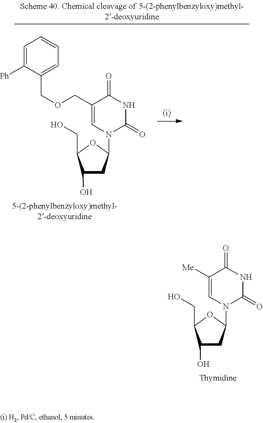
C1(O)CC(N2C(=O)NC(=O)C([Me])=C2)OC1CO.C1(O)CC(N2C(=O)NC(=O)C(COCC3=CC=CC=C3[Ph])=C2)OC1CO
